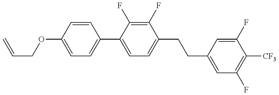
C1=C(OCC=C)C=CC(C2=CC=C(CCC3=CC(F)=C([CF3])C(F)=C3)C(F)=C2F)=C1
